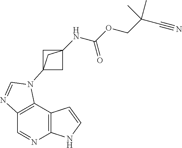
C1=NC2=C(C3=C1N=CN3C13CC(NC(OCC(C#N)(C)C)=O)(C1)C3)C=CN2
